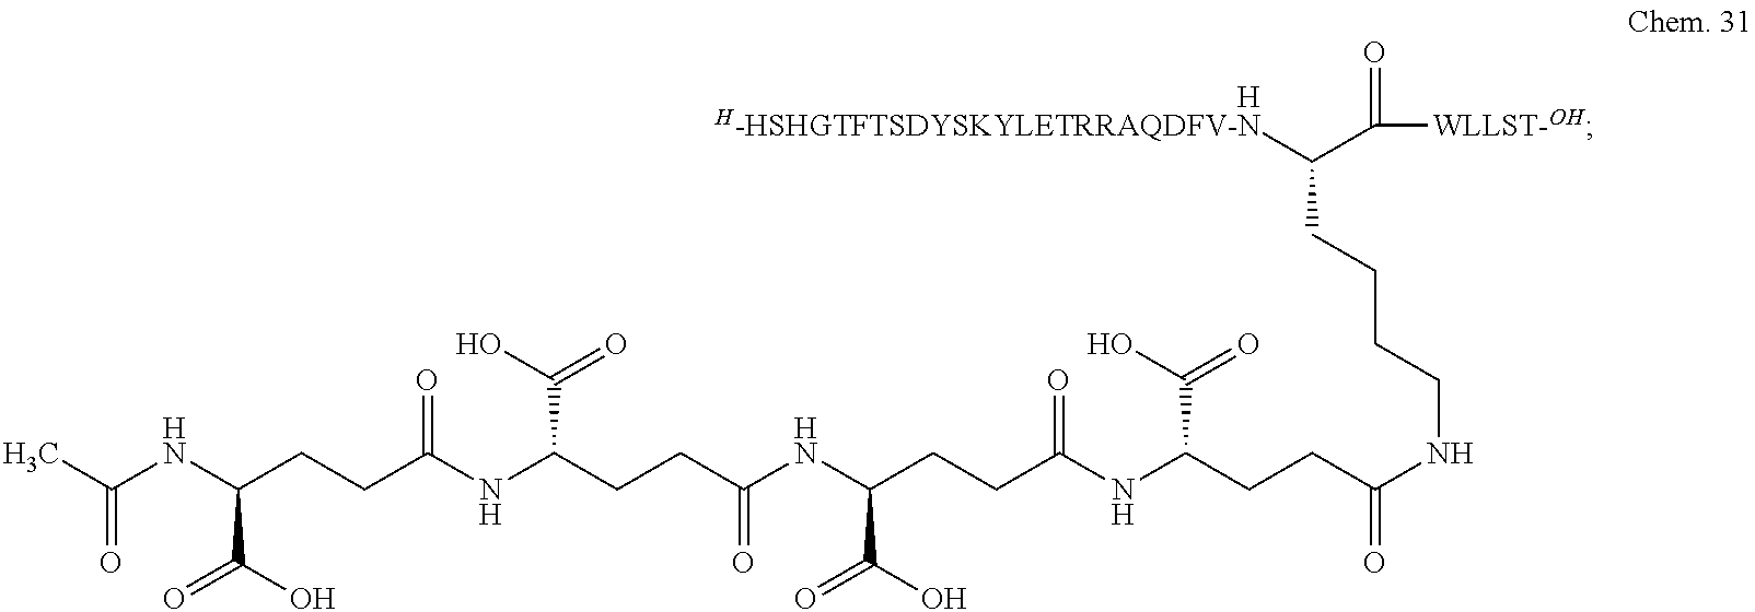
[H].[H-HSHGTFTSDYSKYLETRRAQDFV-N]C(C(=O)[WLLST-OH])CCCCNC(CCC(NC(CCC(NC(CCC(C(O)=O)NC(CCC(NC(=O)C)C(=O)O)=O)=O)C(=O)O)=O)C(=O)O)=O
